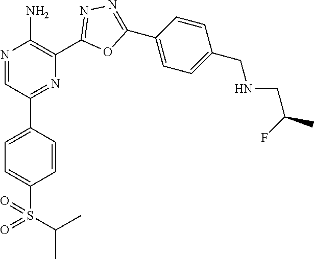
N1=CC(C2=CC=C(S(=O)(C(C)C)=O)C=C2)=NC(C2=NN=C(C3=CC=C(CNCC(C)F)C=C3)O2)=C1N
